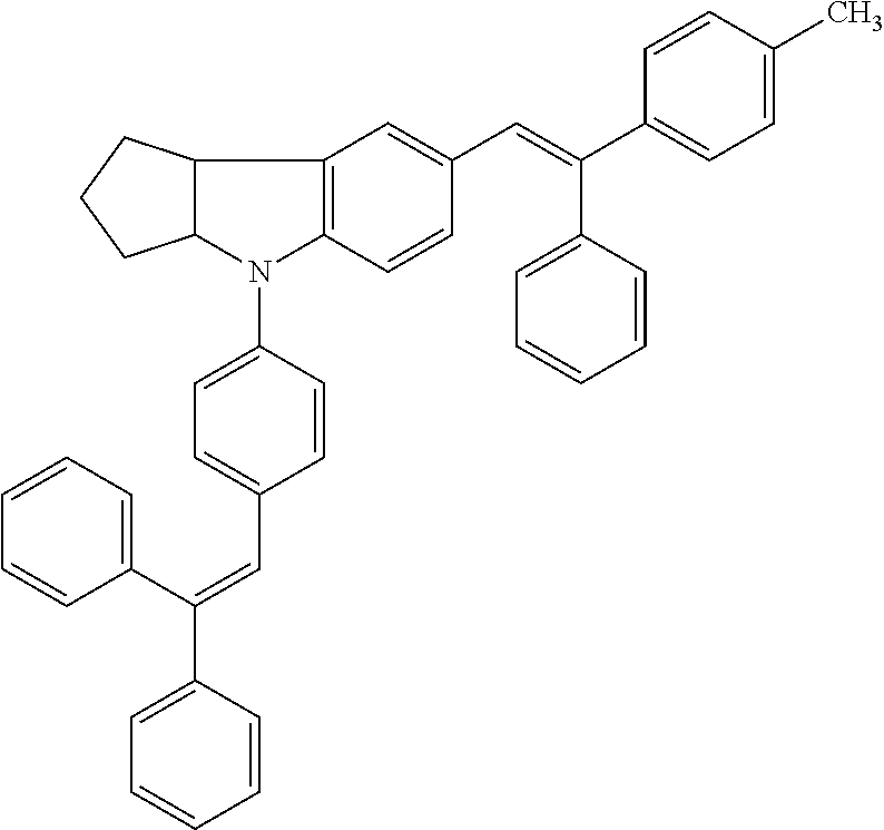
C1=CC(C(C2=CC=CC=C2)=CC2=CC=C(N3C4=C(C5C3CCC5)C=C(C=C(C3=CC=C(C)C=C3)C3=CC=CC=C3)C=C4)C=C2)=CC=C1
